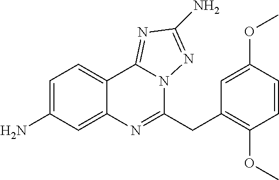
C1=C(N)C=C2C(=C1)C1=NC(N)=NN1C(CC1=C(OC)C=CC(OC)=C1)=N2
